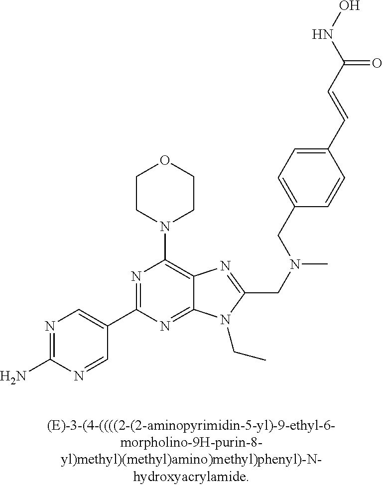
N1=C(N)N=CC(C2=NC(N3CCOCC3)=C3C(=N2)N(CC)C(CN(C)CC2=CC=C(C=CC(NO)=O)C=C2)=N3)=C1
